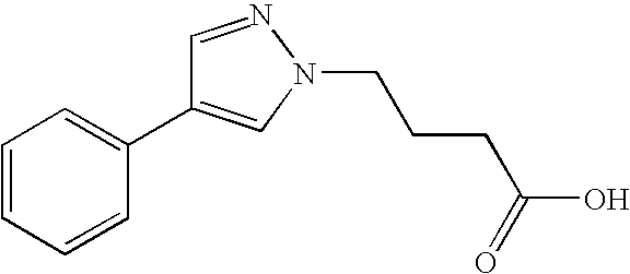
C1=CC=CC(C2=CN(CCCC(=O)O)N=C2)=C1
